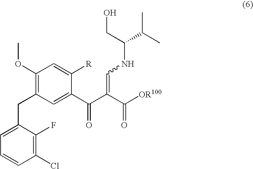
C1=C(CC2=C(OC)C=C([R])C(C(=O)C(C([OR100])=O)=CNC(C(C)C)CO)=C2)C(F)=C(Cl)C=C1
